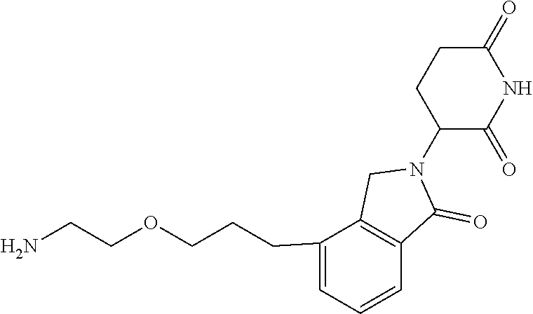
C1=C(CCCOCCN)C2=C(C=C1)C(=O)N(C1C(=O)NC(=O)CC1)C2
